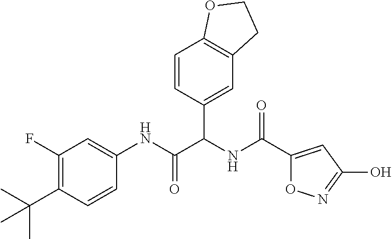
C1(F)=C(C(C)(C)C)C=CC(NC(=O)C(NC(C2=CC(O)=NO2)=O)C2=CC3=C(C=C2)OCC3)=C1
